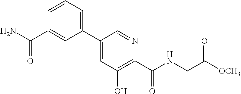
C1=CC=C(C2=CC(O)=C(C(=O)NCC([OCH3])=O)N=C2)C=C1C(=O)N
